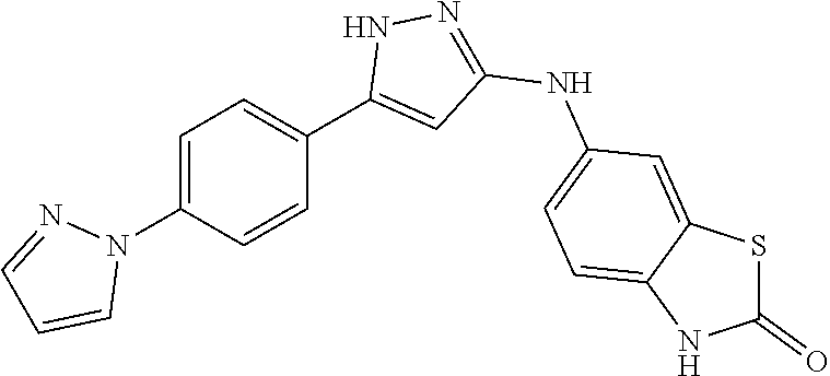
C1=C(N2N=CC=C2)C=CC(C2=CC(NC3=CC=C4C(=C3)SC(=O)N4)=NN2)=C1
